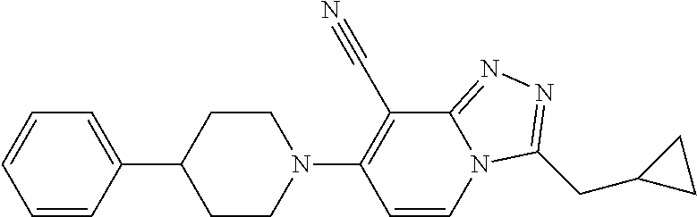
C1=CC(C2CCN(C3=C(C#N)C4=NN=C(CC5CC5)N4C=C3)CC2)=CC=C1
